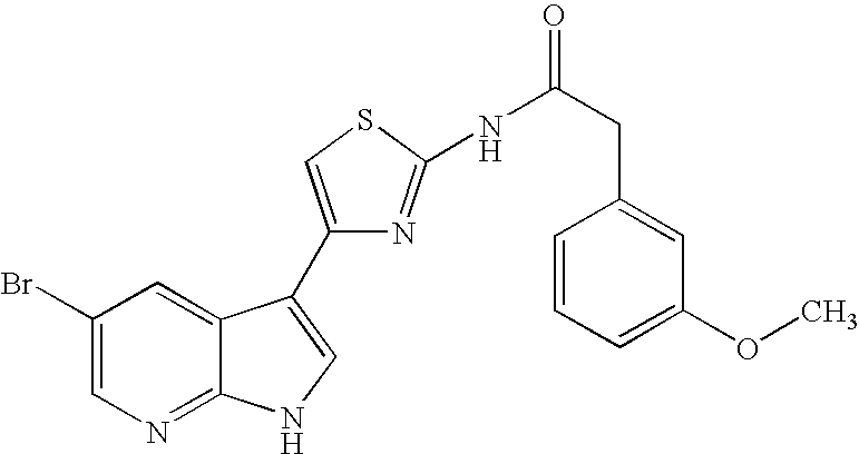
C1(Br)=CN=C2C(=C1)C(C1=CSC(NC(CC3=CC(OC)=CC=C3)=O)=N1)=CN2
